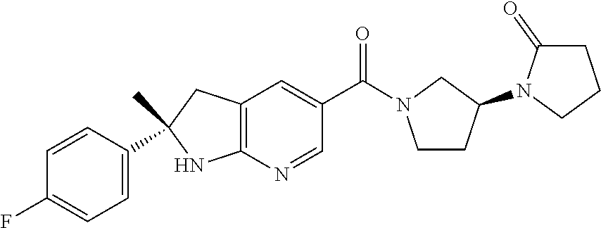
C12=C(N=CC(C(=O)N3CCC(N4CCCC4=O)C3)=C1)NC(C1=CC=C(F)C=C1)(C)C2
